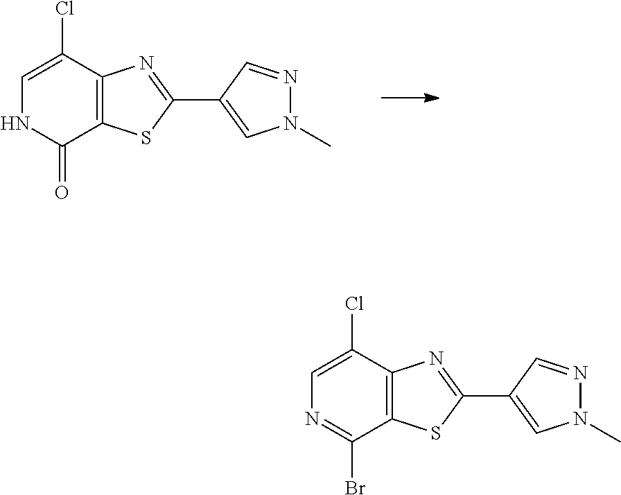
C1=C(Cl)C2=C(C(=O)N1)SC(C1=CN(C)N=C1)=N2.C1=C(Cl)C2=C(C(Br)=N1)SC(C1=CN(C)N=C1)=N2
